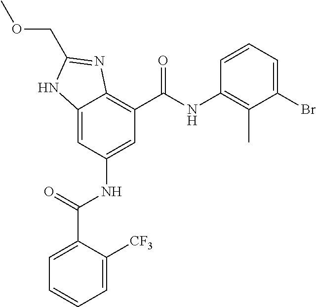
C12=CC(NC(=O)C3=CC=CC=C3[CF3])=CC(C(=O)NC3=C(C)C(Br)=CC=C3)=C1N=C(COC)N2
